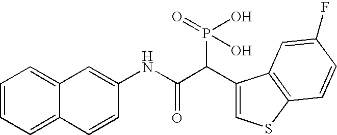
C1=CC=C2C(=C1)C=C(NC(C(C1=CSC3=C1C=C(F)C=C3)P(O)(O)=O)=O)C=C2
